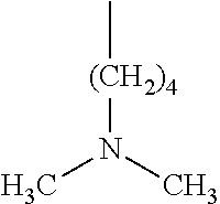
[(CH2)4](N(C)C)C
